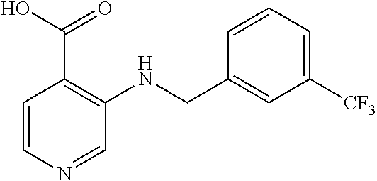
C1(CNC2=C(C(O)=O)C=CN=C2)=CC([CF3])=CC=C1
